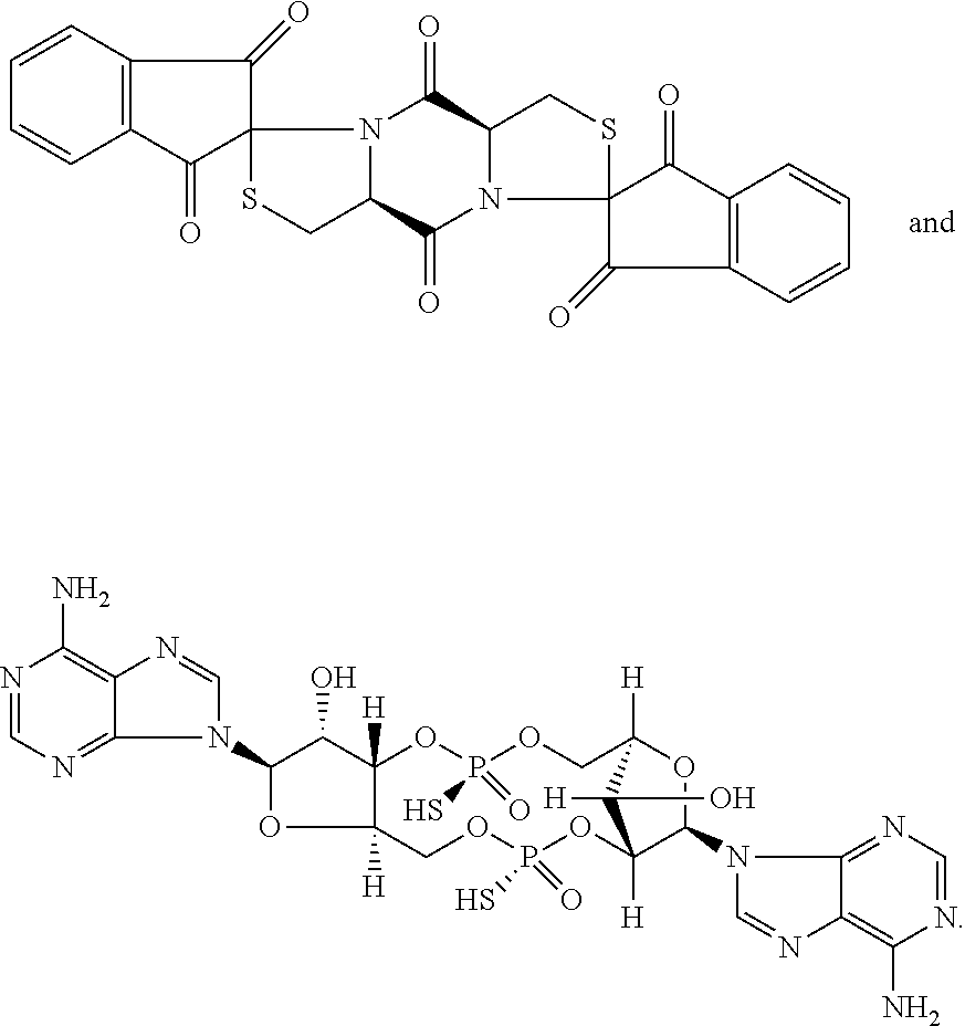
C1=CC2=C(C=C1)C(=O)C1(SCC3C(=O)N4C(C(=O)N13)CSC41C(=O)C3=C(C1=O)C=CC=C3)C2=O.N1=CN=C2C(=C1N)N=CN2C1C(O)C2([H])OP(=O)(S)OCC3([H])OC(N4C=NC5=C(N)N=CN=C45)C([H])(OP(=O)(S)OCC2([H])O1)C3([H])O
